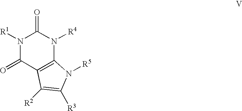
N1([R1])C(=O)C2=C(N([R4])C1=O)N([R5])C([R3])=C2[R2]
